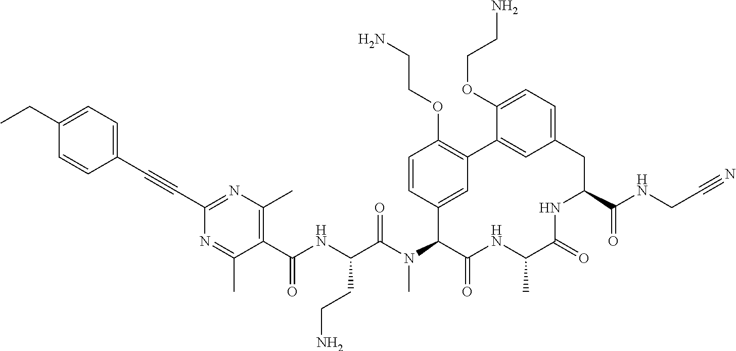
C(C1=NC(C)=C(C(NC(C(N(C2C(=O)NC(C)C(=O)NC(C(NCC#N)=O)CC3=CC=C(OCCN)C(=C3)C3=C(OCCN)C=CC2=C3)C)=O)CCN)=O)C(C)=N1)#CC1=CC=C(CC)C=C1
